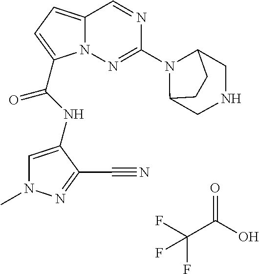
O=C(O)C(F)(F)F.N1=CC2=CC=C(C(NC3=CN(C)N=C3C#N)=O)N2N=C1N1C2CNCC1CC2
